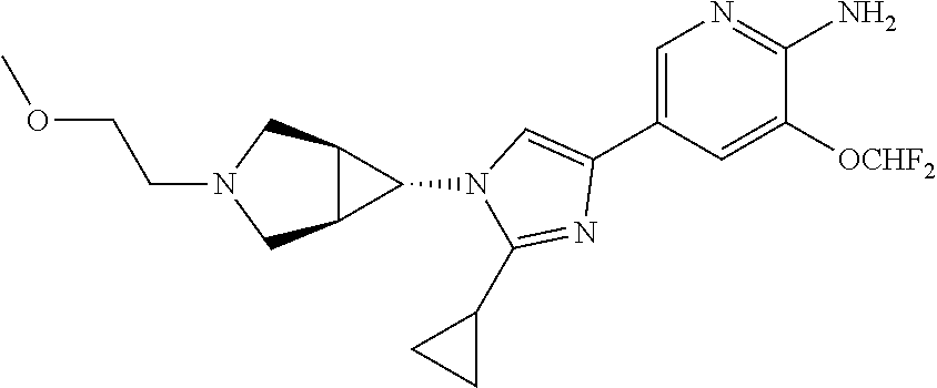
C1=C(C2=CN(C3C4C3CN(CCOC)C4)C(C3CC3)=N2)C=C([OCHF2])C(N)=N1
